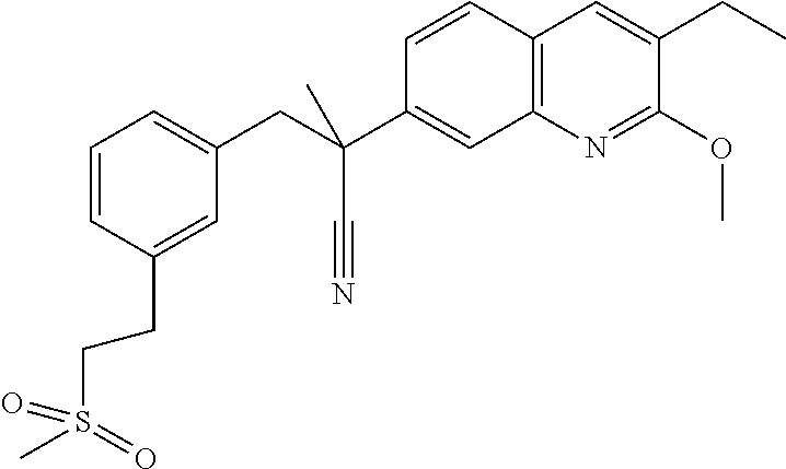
C1=CC2=C(C=C1C(CC1=CC=CC(CCS(=O)(C)=O)=C1)(C#N)C)N=C(OC)C(CC)=C2
